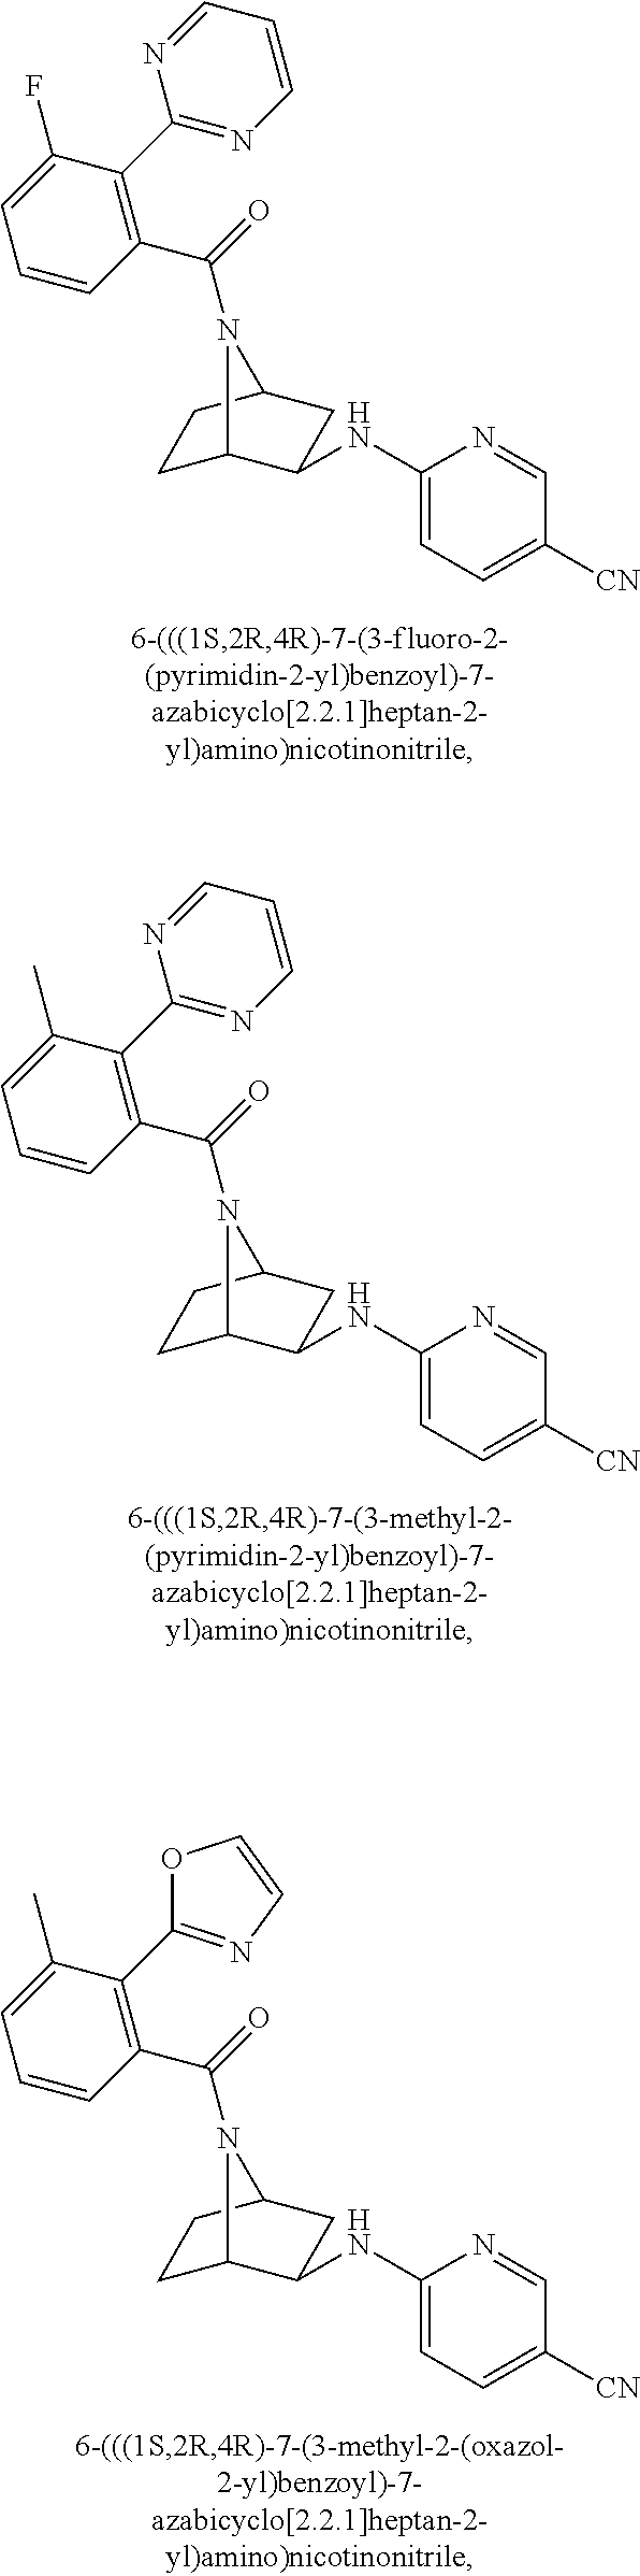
C1C2C(NC3=CC=C([CN])C=N3)CC(C1)N2C(=O)C1=C(C2=NC=CC=N2)C(F)=CC=C1.C1C2C(NC3=CC=C([CN])C=N3)CC(C1)N2C(=O)C1=C(C2=NC=CC=N2)C(C)=CC=C1.C1C2C(NC3=CC=C([CN])C=N3)CC(C1)N2C(=O)C1=C(C2=NC=CO2)C(C)=CC=C1
